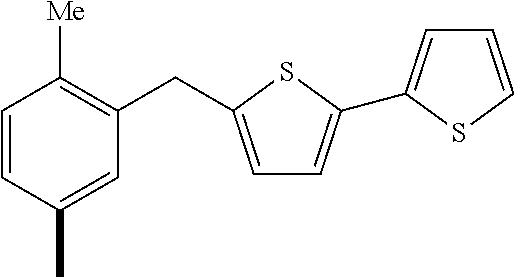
C1=CC(C)=CC(CC2=CC=C(C3=CC=CS3)S2)=C1[Me]
